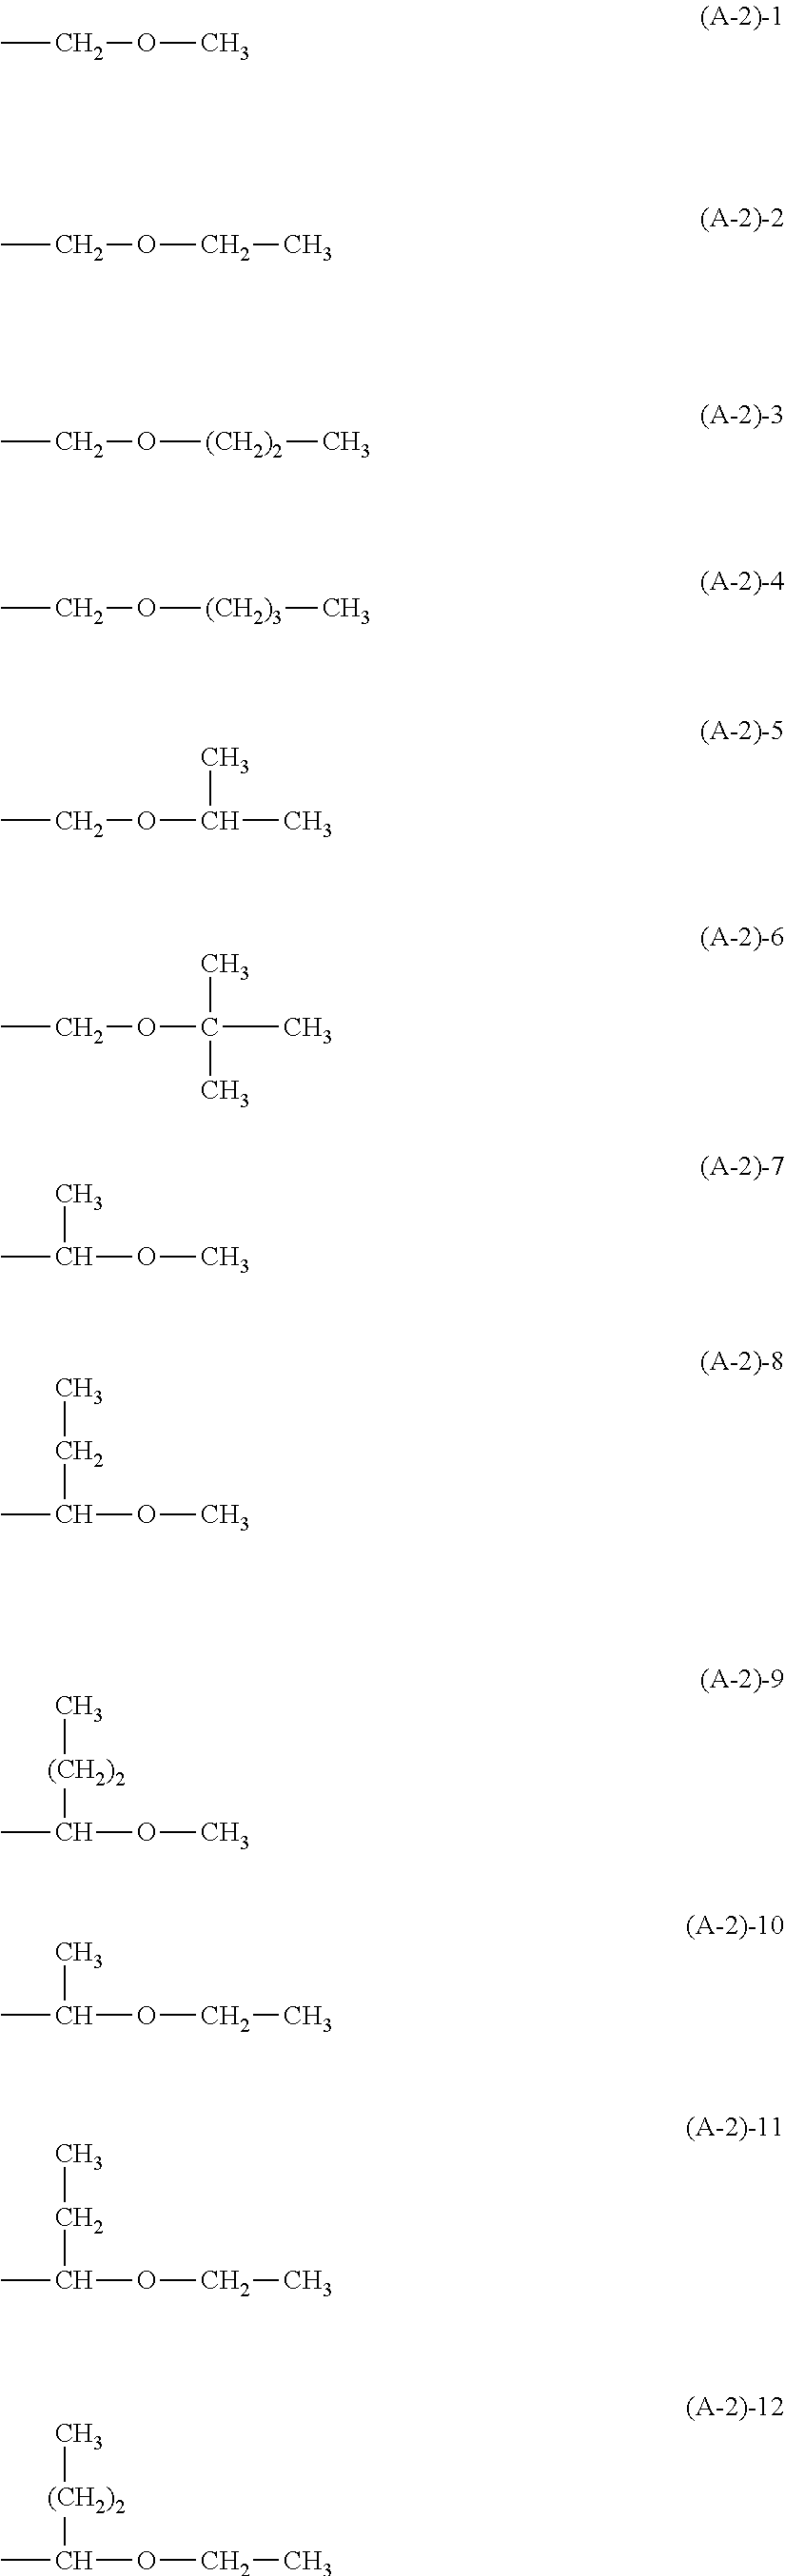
CCOC.CCOCC.CCO[(CH2)2]C.CCO[(CH2)3]C.CCOC(C)C.CCOC(C)(C)C.CC(C)OC.CC(CC)OC.CC([(CH2)2]C)OC.CC(C)OCC.CC(CC)OCC.CC([(CH2)2]C)OCC
